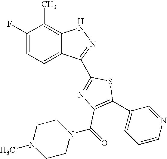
C1(F)=CC=C2C(=C1C)NN=C2C1=NC(C(N2CCN(C)CC2)=O)=C(C2=CC=CN=C2)S1
